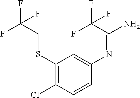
N(C1=CC(SCC(F)(F)F)=C(Cl)C=C1)=C(N)C(F)(F)F
